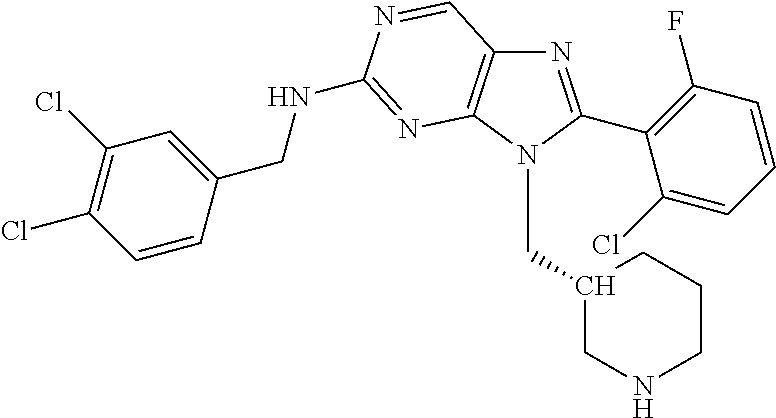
N1=C(C2=C(F)C=CC=C2Cl)N(CC2CNCCC2)C2=C1C=NC(NCC1=CC(Cl)=C(Cl)C=C1)=N2
